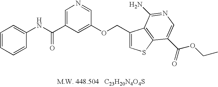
C(C1=CN=CC(OCC2=CSC3=C2C(N)=NC=C3C(=O)OCC)=C1)(NC1=CC=CC=C1)=O
